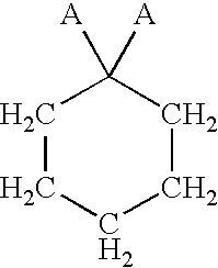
C1CCCCC1([A])[A]
